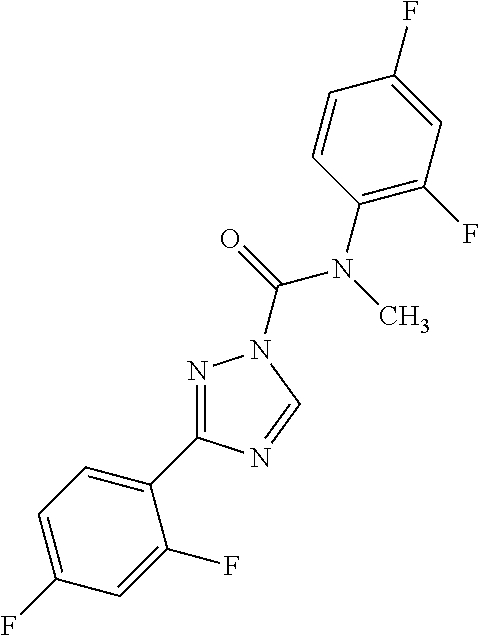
N1=C(C2=CC=C(F)C=C2F)N=CN1C(=O)N(C)C1=C(F)C=C(F)C=C1
